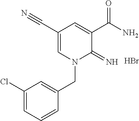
C1(C#N)=CN(CC2=CC(Cl)=CC=C2)C(=N)C(C(N)=O)=C1.Br
